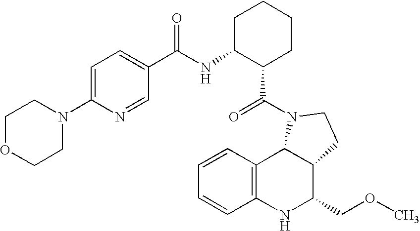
C1=CC2=C(C=C1)NC(COC)C1C2N(C(=O)C2CCCCC2NC(=O)C2=CC=C(N3CCOCC3)N=C2)CC1
